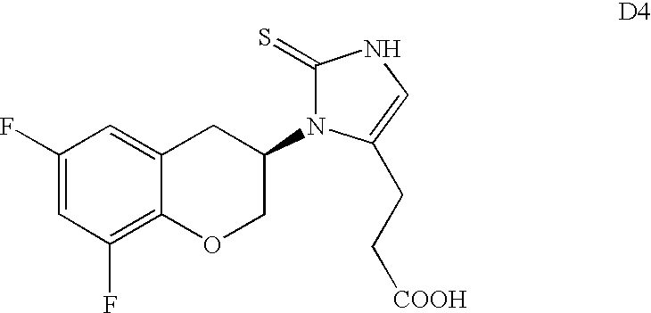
C1(F)=CC(F)=C2C(=C1)CC(N1C(=S)NC=C1CC[COOH])CO2
